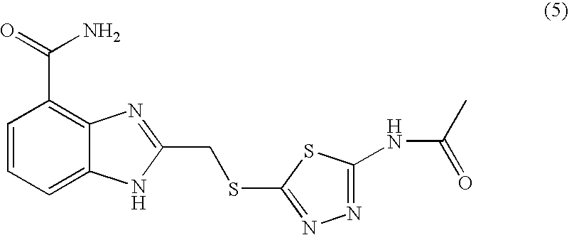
C1=CC=C2C(=C1C(=O)N)N=C(CSC1=NN=C(NC(C)=O)S1)[N H]2
